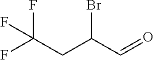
FC(CC(C=O)Br)(F)F
